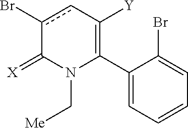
C1(C2=C([Y])cc(Br)C(=[X])N2C[Me])=CC=CC=C1Br
